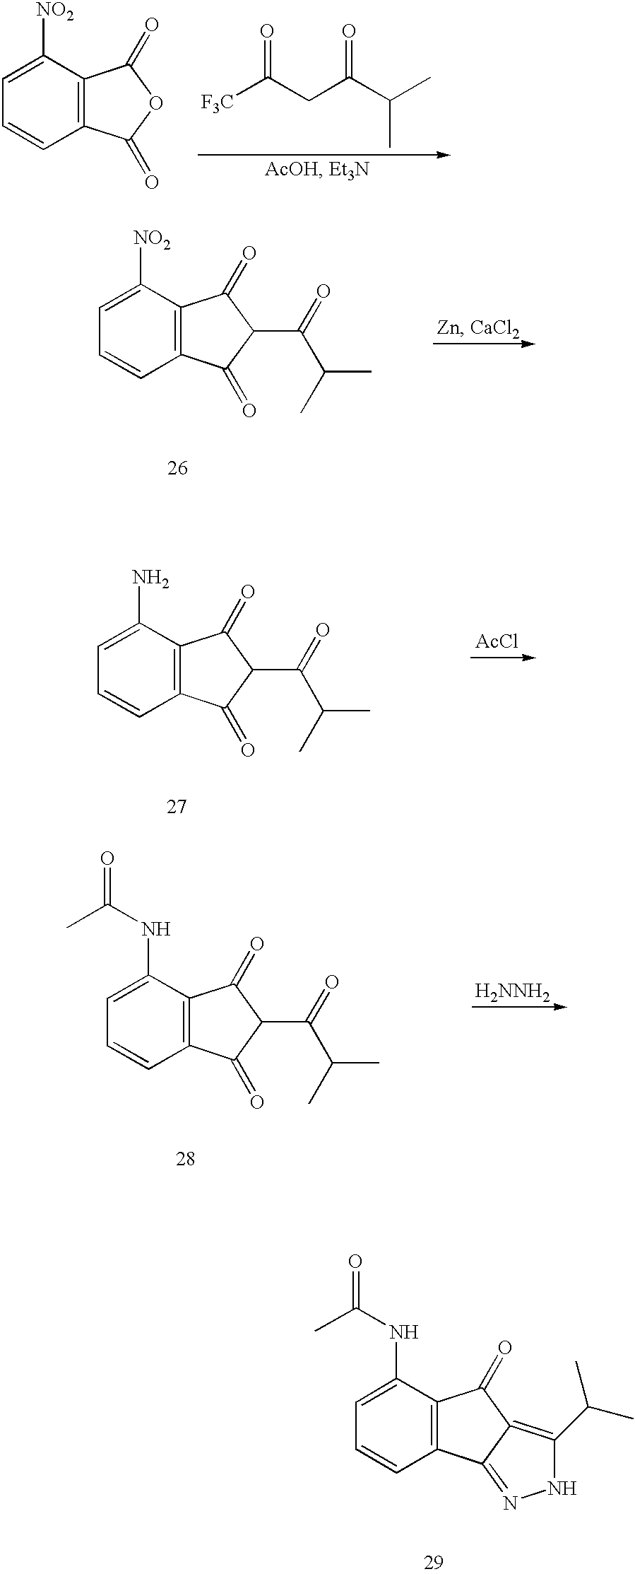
C12=C(C([NO2])=CC=C1)C(=O)OC2=O.[F3C]C(=O)CC(C(C)C)=O.C12=C(C([NO2])=CC=C1)C(=O)C(C(C(C)C)=O)C2=O.[AcCl].C12=C(C(N)=CC=C1)C(=O)C(C(C(C)C)=O)C2=O.C12=C(C(NC(C)=O)=CC=C1)C(=O)C(C(C(C)C)=O)C2=O.[H2NNH2].C12=C(C(NC(C)=O)=CC=C1)C(=O)C1=C(C(C)C)NN=C21
